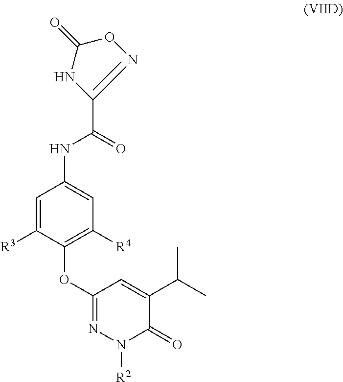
C1=C([R3])C(OC2=NN([R2])C(=O)C(C(C)C)=C2)=C([R4])C=C1NC(C1=NOC(=O)N1)=O
